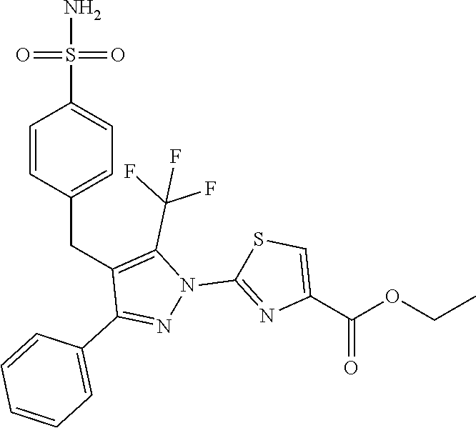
C(C1=CC=C(S(N)(=O)=O)C=C1)C1=C(C(F)(F)F)N(C2=NC(C(=O)OCC)=CS2)N=C1C1=CC=CC=C1
